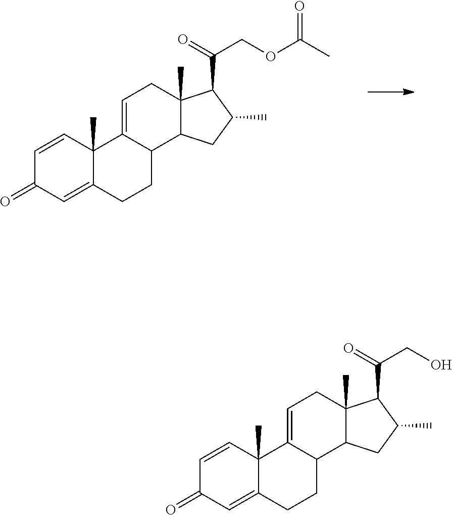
C1=CC2(C)C(=CC1=O)CCC1C2=CCC2(C)C1CC(C)C2C(=O)COC(C)=O.C1=CC2(C)C(=CC1=O)CCC1C2=CCC2(C)C1CC(C)C2C(=O)CO
